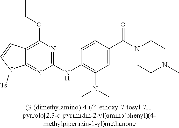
C12=NC(NC3=C(N(C)C)C=C(C(N4CCN(C)CC4)=O)C=C3)=NC(OCC)=C1C=CN2[Ts]
